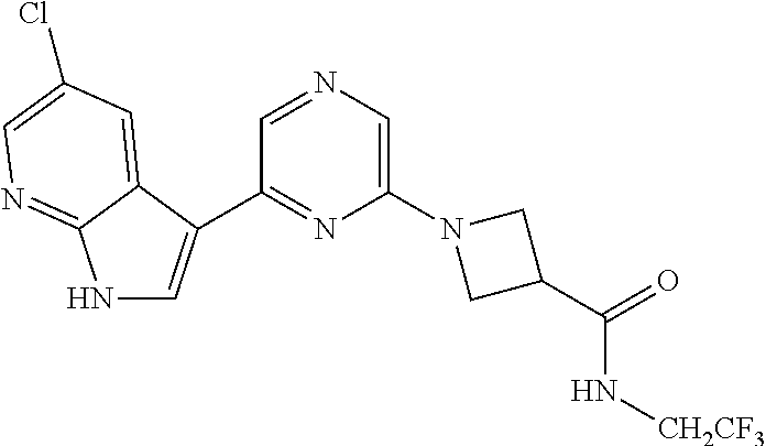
N1C=C(C2=NC(N3CC(C(=O)N[CH2CF3])C3)=CN=C2)C2=CC(Cl)=CN=C12
